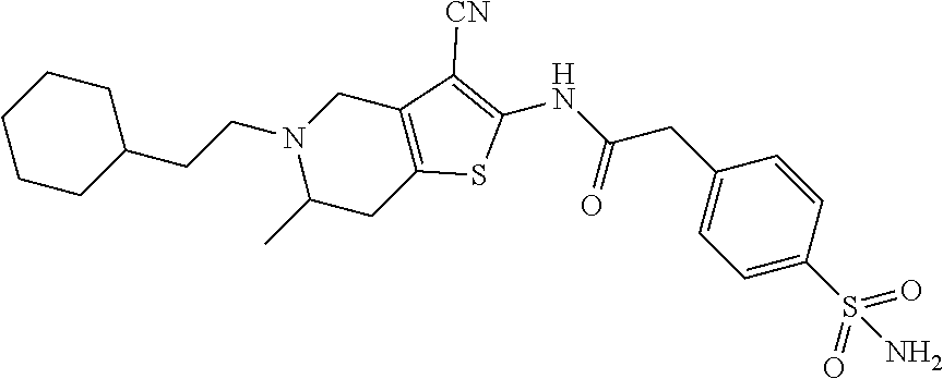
C1C(CCN2C(C)CC3=C(C2)C([CN])=C(NC(=O)CC2=CC=C(S(=O)(=O)N)C=C2)S3)CCCC1
